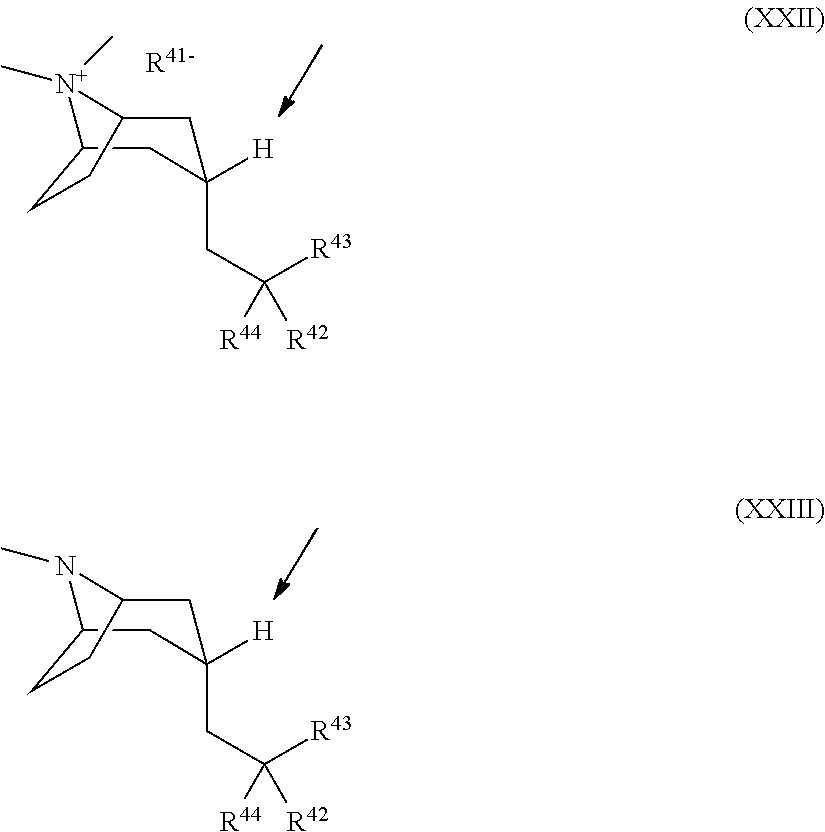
[N+]1(C)(C)C2CC(CC([R43])([R44])[R42])([H])CC1CC2.[R41-].N1(C)C2CC(CC([R43])([R44])[R42])([H])CC1CC2
